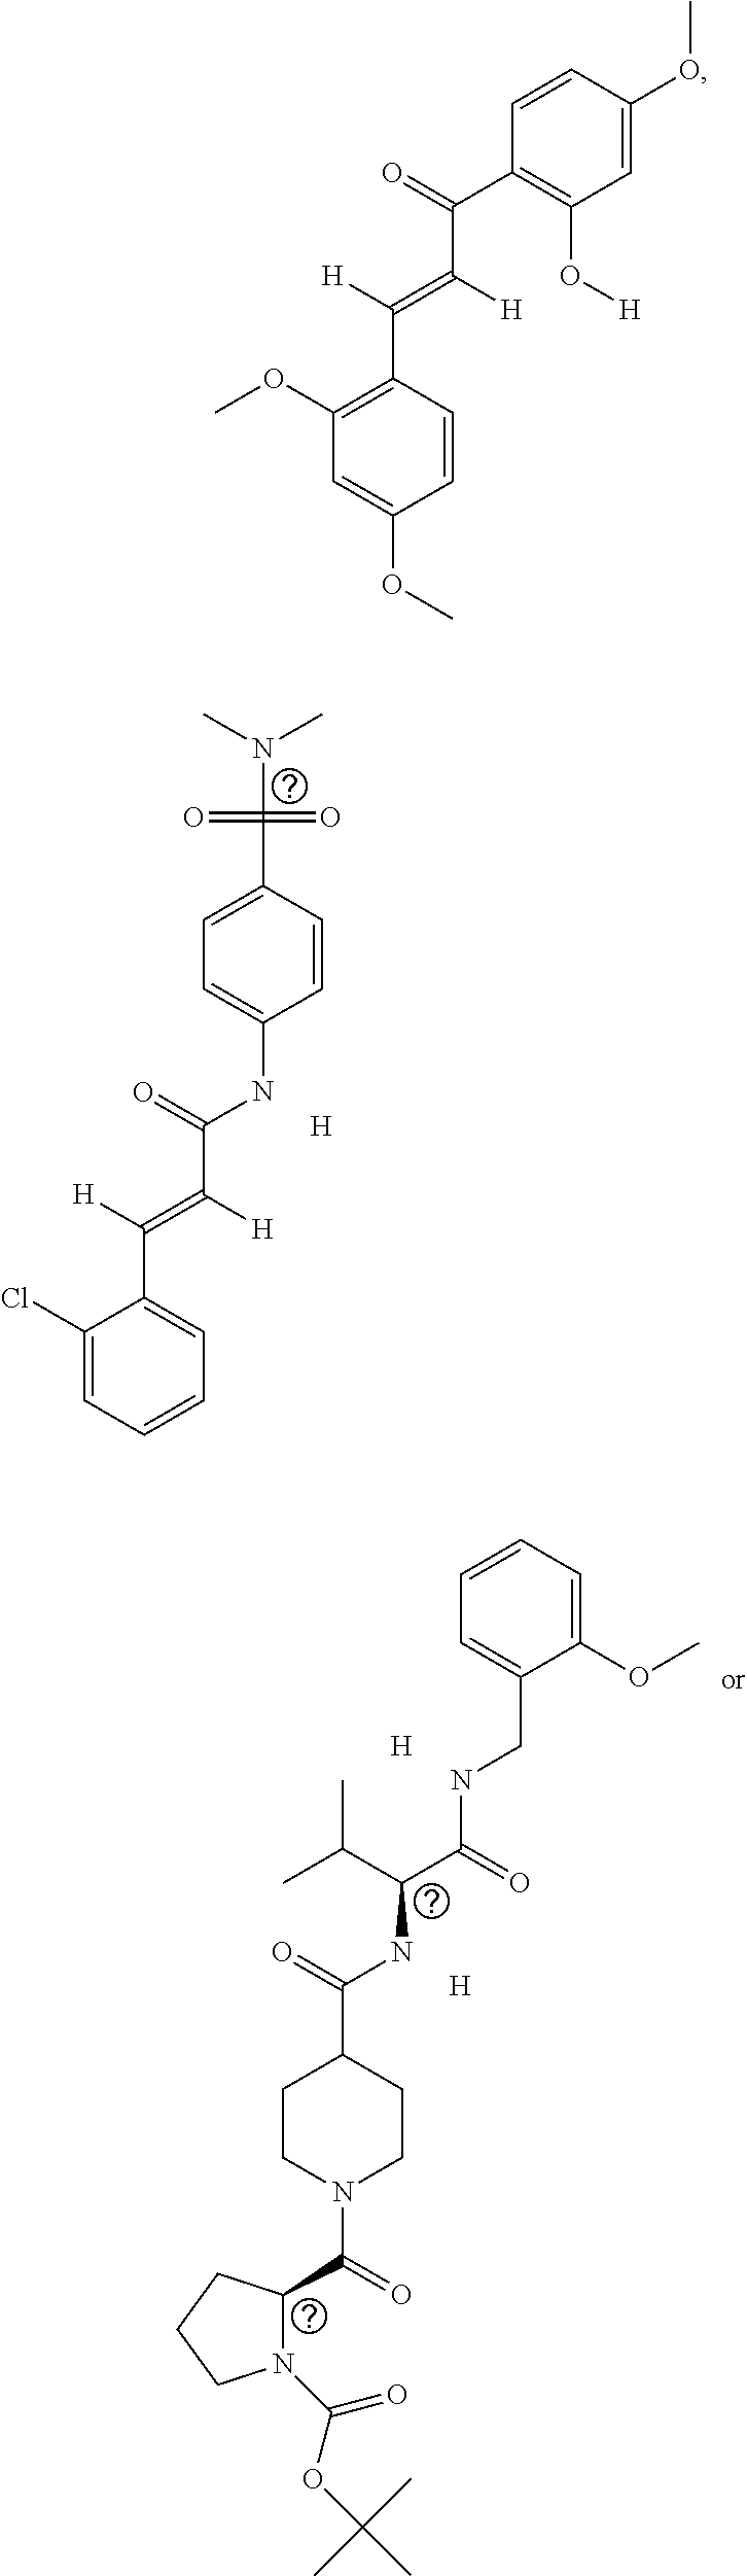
C1=CC(OC)=CC(O[H])=C1C(=O)C([H])=C([H])C1=C(OC)C=C(OC)C=C1.CN(C)C(=O)(=O)C1=CC=C(NC(=O)C([H])=C([H])C2=CC=CC=C2Cl)C=C1.[H].C1=CC=C(OC)C(CNC(=O)C(C(C)C)NC(=O)C2CCN(C(=O)C3N(C(=O)OC(C)(C)C)CCC3)CC2)=C1.[H].[H]
